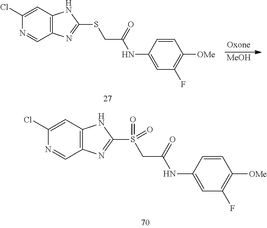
C1(Cl)=CC2=C(C=N1)N=C(S(CC(NC1=CC(F)=C([OMe])C=C1)=O)(=O)=O)N2.[MeOH].C1(Cl)=CC2=C(C=N1)N=C(SCC(NC1=CC(F)=C([OMe])C=C1)=O)N2
